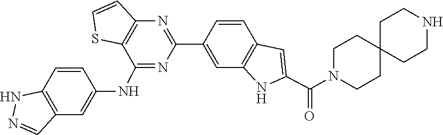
C12=C(N=C(C3=CC4=C(C=C3)C=C(C(N3CCC5(CC3)CCNCC5)=O)N4)N=C1NC1=CC3=C(C=C1)NN=C3)C=CS2
